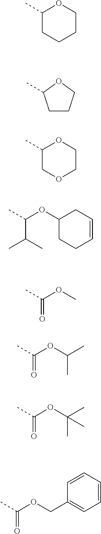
C1(C)CCCCO1.C1CCOC1C.C1(C)COCCO1.CC(OC1CCC=CC1)C(C)C.CC(OC)=O.CC(OC(C)C)=O.CC(OC(C)(C)C)=O.CC(OCC1=CC=CC=C1)=O
